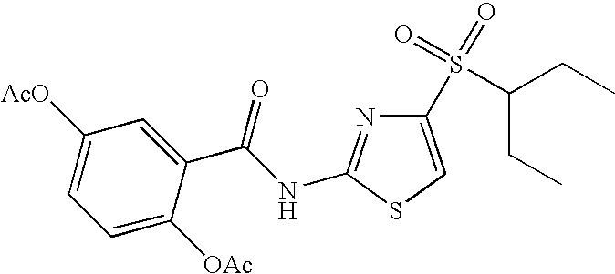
C1([AcO])=CC=C([OAc])C(C(NC2=NC(S(=O)(=O)C(CC)CC)=CS2)=O)=C1
